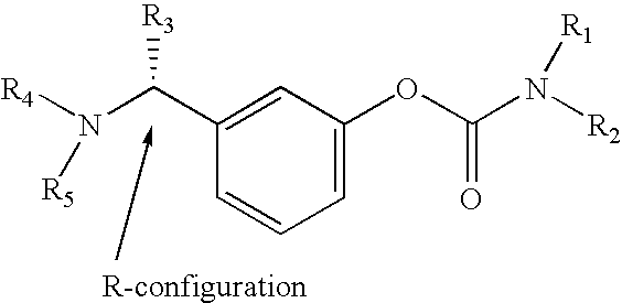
C1(C(N([R4])[R5])[R3])=CC(OC(N([R2])[R1])=O)=CC=C1
